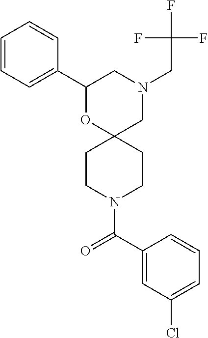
N1(CC(F)(F)F)CC2(OC(C3=CC=CC=C3)C1)CCN(C(C1=CC(Cl)=CC=C1)=O)CC2
